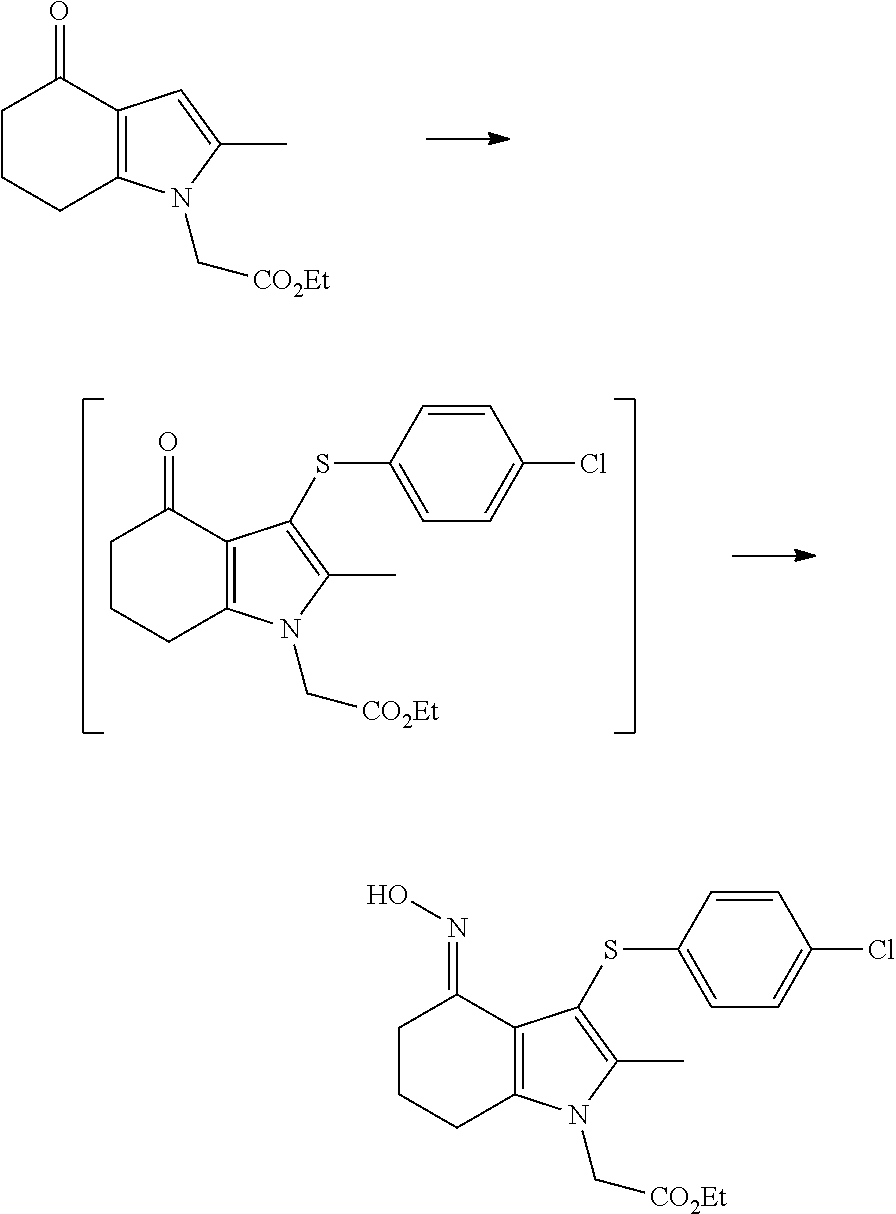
C1CCC2=C(C1=O)C=C(C)N2C[CO2Et].C1CCC2=C(C1=O)C(SC1=CC=C(Cl)C=C1)=C(C)N2C[CO2Et].C1CCC2=C(C1=NO)C(SC1=CC=C(Cl)C=C1)=C(C)N2C[CO2Et]
